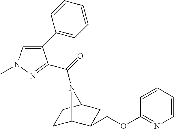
C1C2C(COC3=NC=CC=C3)CC(C1)N2C(=O)C1=NN(C)C=C1C1=CC=CC=C1
